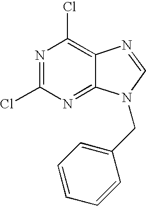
N1=C(Cl)N=C2C(=C1Cl)N=CN2CC1=CC=CC=C1
